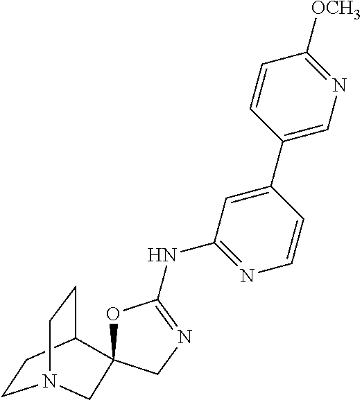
C1CC2CCN1CC21OC(NC2=NC=CC(C3=CN=C([OCH3])C=C3)=C2)=NC1
